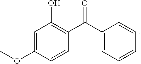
C1=C(OC)C=CC(C(C2=CC=CC=C2)=O)=C1O
